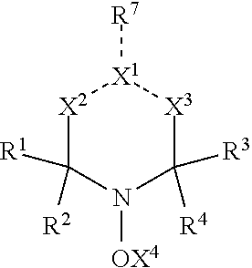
[X2]1C([R1])([R2])N([OX4])C([R3])([R4])[X3][X1]1[R7]
